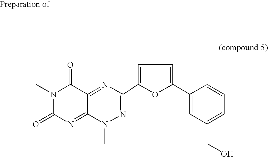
CN1C(=O)N=C2C(=NC(C3=CC=C(C4=CC(CO)=CC=C4)O3)=NN2C)C1=O
